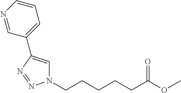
C(CCCCC(OC)=O)N1C=C(C2=CC=CN=C2)N=N1
